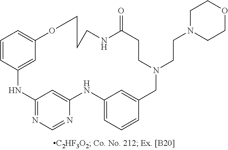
C12=NC=NC(=C1)NC1=CC=CC(=C1)CN(CCN1CCOCC1)CCC(=O)NCCCOC1=CC=CC(=C1)N2
